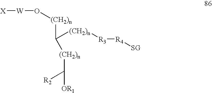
[X][W]O[(CH2)n]C([(CH2)n]C([R2])[OR1])[(CH2)n][R3][R4][SG]
